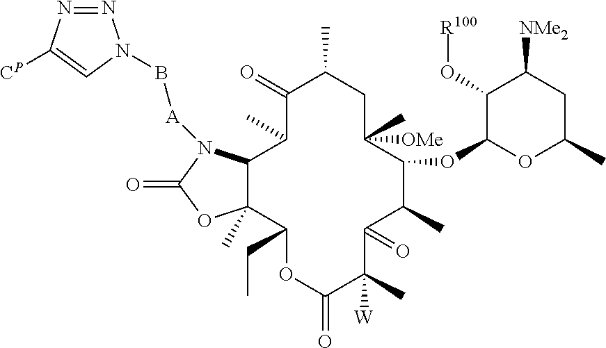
C1(=O)C(C)C2C(C)(C(CC)OC(=O)C(C)([W])C(=O)C(C)C(OC3OC(C)CC([NMe2])C3O[R100])C(C)([OMe])CC1C)OC(=O)N2[A]BN1N=NC([CP])=C1
